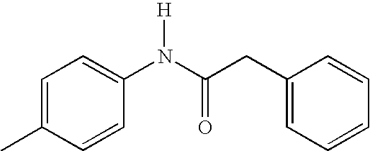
C1=C(C)C=CC(N(C(CC2=CC=CC=C2)=O)[H])=C1
